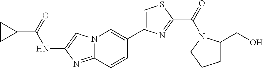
N12C(=NC(NC(C3CC3)=O)=C1)C=CC(C1=CSC(C(=O)N3C(CO)CCC3)=N1)=C2
